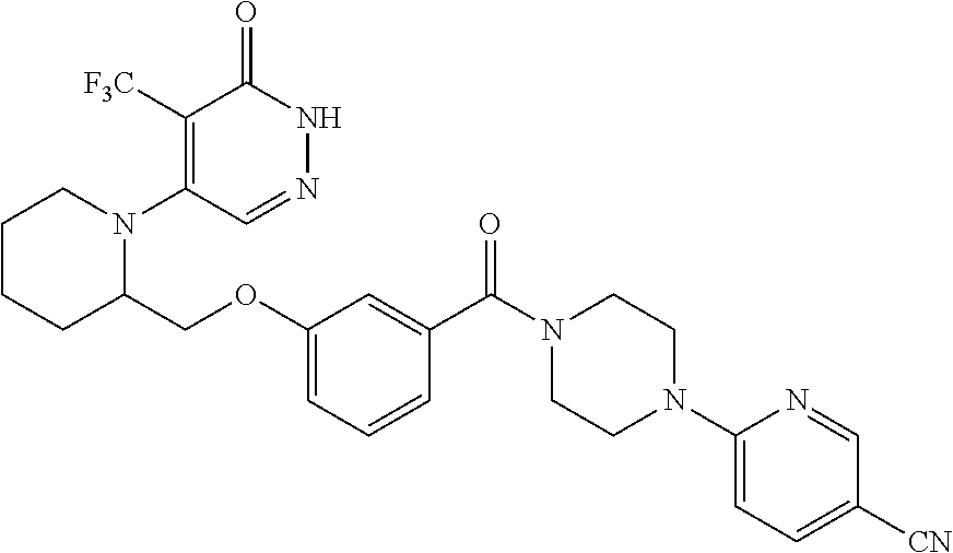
C1(C(N2CCN(C3=CC=C([CN])C=N3)CC2)=O)=CC(OCC2CCCCN2C2=C([F3C])C(=O)NN=C2)=CC=C1
